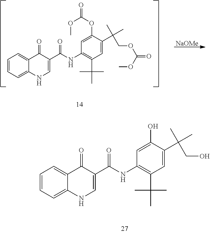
C1=C(C(C)(C)COC(=O)OC)C(OC(=O)OC)=CC(NC(C2=CNC3=CC=CC=C3C2=O)=O)=C1C(C)(C)C.[NaOMe].C1=C(C(C)(C)CO)C(O)=CC(NC(C2=CNC3=CC=CC=C3C2=O)=O)=C1C(C)(C)C
